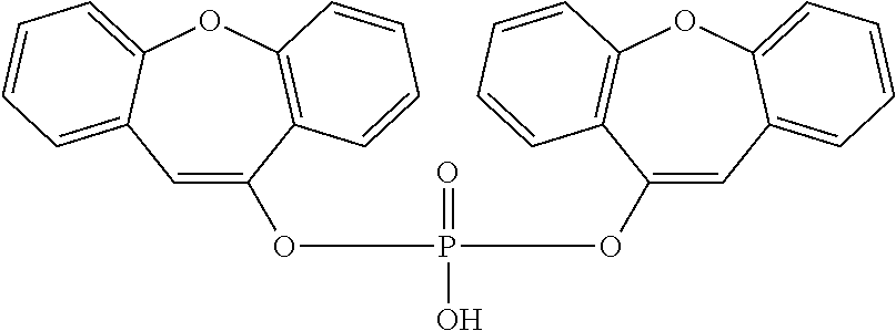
C1=C(OP(O)(=O)OC2=CC3=CC=CC=C3OC3=C2C=CC=C3)C2=C(OC3=CC=CC=C13)C=CC=C2
